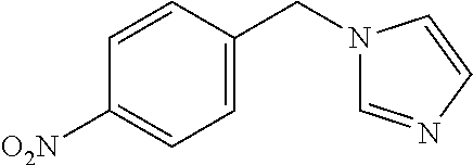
C1=CC([O2N])=CC=C1CN1C=NC=C1
